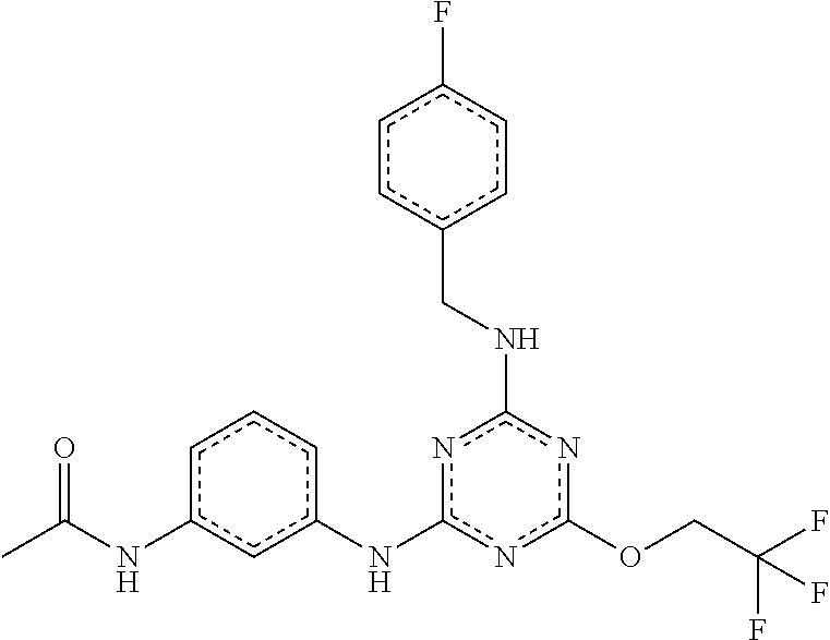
O(c1nc(NCc2ccc(F)cc2)nc(Nc2cccc(NC(C)=O)c2)n1)CC(F)(F)F
